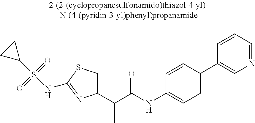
C1(C(C(NC2=CC=C(C3=CN=CC=C3)C=C2)=O)C)=CSC(NS(C2CC2)(=O)=O)=N1
